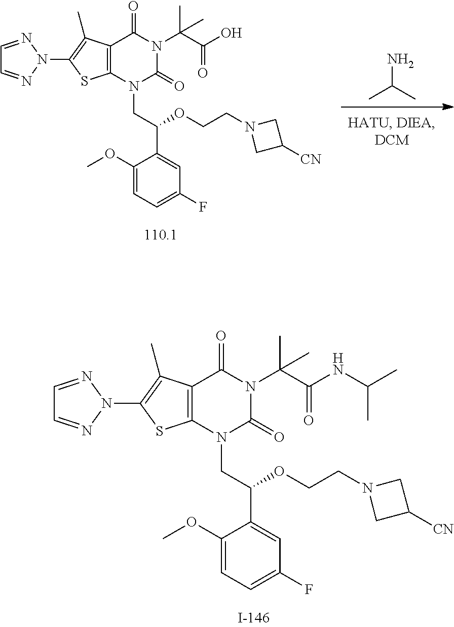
C12=C(N(CC(C3=CC(F)=CC=C3OC)OCCN3CC([CN])C3)C(=O)N(C(C(NC(C)C)=O)(C)C)C1=O)SC(N1N=CC=N1)=C2C.NC(C)C.C12=C(N(CC(C3=CC(F)=CC=C3OC)OCCN3CC([CN])C3)C(=O)N(C(C(O)=O)(C)C)C1=O)SC(N1N=CC=N1)=C2C
